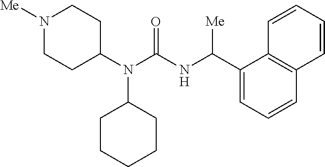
N1([Me])CCC(N(C(NC(C2=CC=CC3=C2C=CC=C3)[Me])=O)C2CCCCC2)CC1
